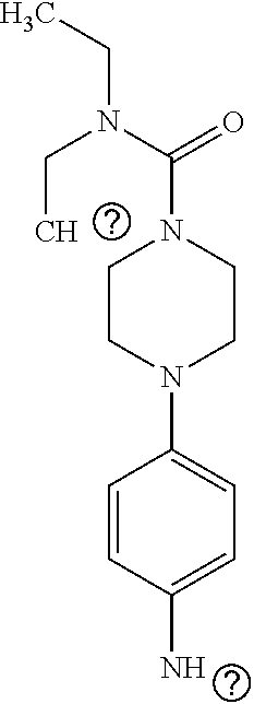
C(C)N(C(N1CCN(C2=CC=C(N)C=C2)CC1)=O)CC
